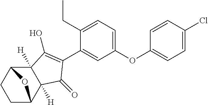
C12([H])C3CCC(C1([H])C(=O)C(C1=CC(OC4=CC=C(Cl)C=C4)=CC=C1CC)=C2O)O3
